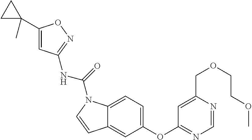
C12=CC=C(OC3=NC=NC(COCCOC)=C3)C=C1C=CN2C(=O)NC1=NOC(C2(C)CC2)=C1
